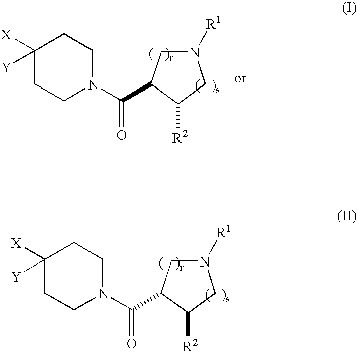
C1([X])([Y])CCN(C(=O)C2CN([R1])CC2[R2])CC1.C1([X])([Y])CCN(C(=O)C2CN([R1])CC2[R2])CC1
